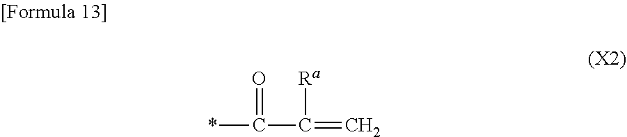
*C(C(=C)[Ra])=O
